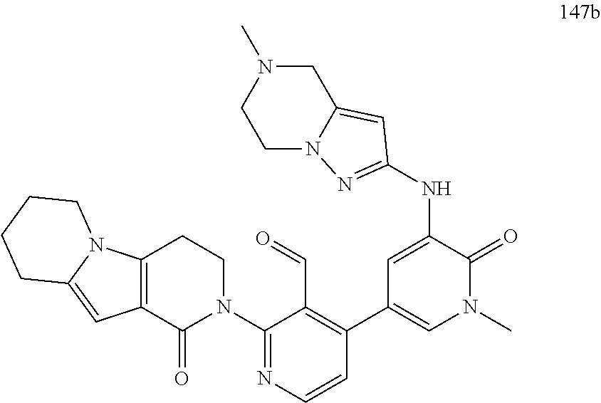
C1(NC2=CC(C3=C(C=O)C(N4CCC5=C(C4=O)C=C4N5CCCC4)=NC=C3)=CN(C)C2=O)=NN2C(=C1)CN(C)CC2
